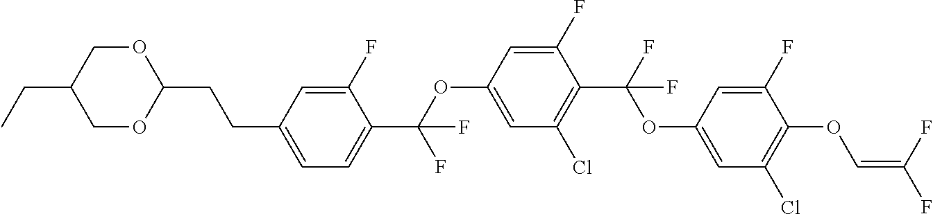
C1OC(CCC2=CC=C(C(OC3=CC(Cl)=C(C(F)(OC4=CC(Cl)=C(OC=C(F)F)C(F)=C4)F)C(F)=C3)(F)F)C(F)=C2)OCC1CC
